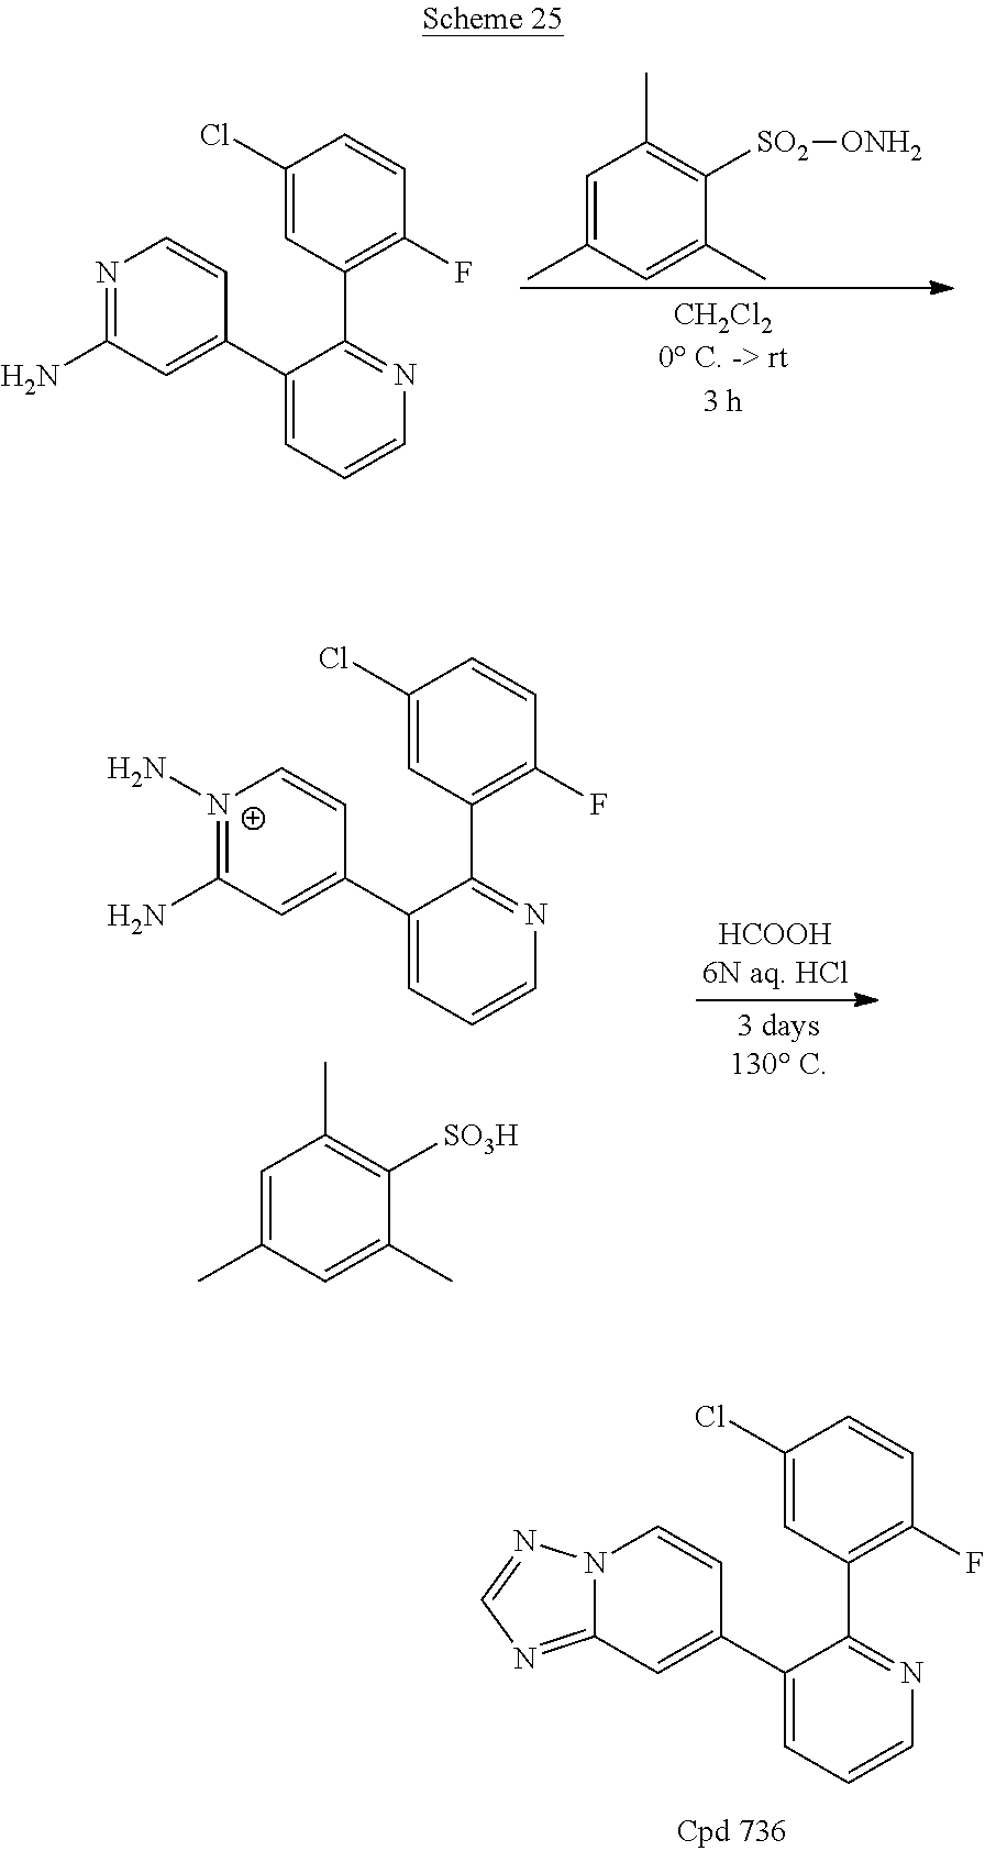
N12C(=NC=N1)C=C(C1=CC=CN=C1C1=C(F)C=CC(Cl)=C1)C=C2.C1=C(C)C=C(C)C([SO2][ONH2])=C1C.N1=C(N)C=C(C2=CC=CN=C2C2=C(F)C=CC(Cl)=C2)C=C1.[N+]1(N)=C(N)C=C(C2=CC=CN=C2C2=C(F)C=CC(Cl)=C2)C=C1.C1=C(C)C=C(C)C([SO3H])=C1C
